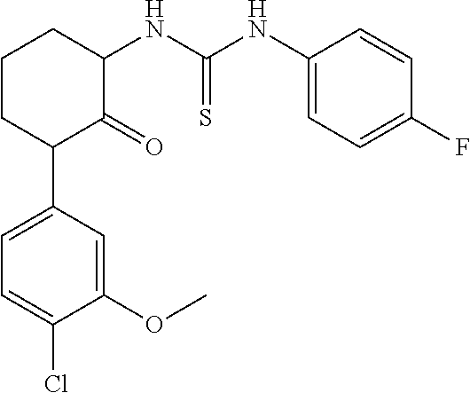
C1(C2C(=O)C(NC(NC3=CC=C(F)C=C3)=S)CCC2)=CC=C(Cl)C(OC)=C1
